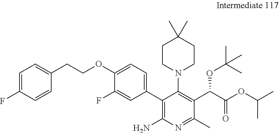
C1(OCCC2=CC=C(F)C=C2)=CC=C(C2=C(N)N=C(C)C(C(C(OC(C)C)=O)OC(C)(C)C)=C2N2CCC(C)(C)CC2)C=C1F
